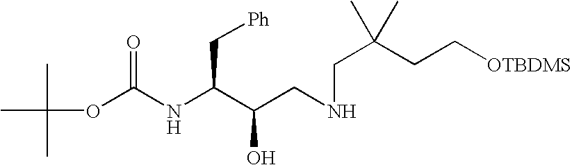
CC(C)(C)OC(NC(C(CNCC(CC[OTBDMS])(C)C)O)C[Ph])=O
